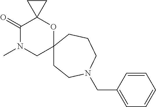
C1(=O)N(C)CC2(OC13CC3)CCN(CC1=CC=CC=C1)CCC2
